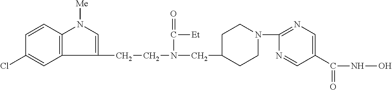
C1(CCN(CC2CCN(C3=NC=C(C(NO)=O)C=N3)CC2)C(=O)[Et])=CN([Me])C2=C1C=C(Cl)C=C2
